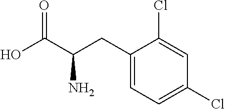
C1(CC(C(O)=O)N)=CC=C(Cl)C=C1Cl
